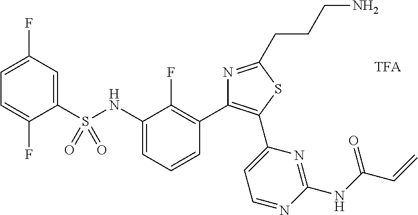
C1(S(NC2=CC=CC(C3=C(C4=CC=NC(NC(C=C)=O)=N4)SC(CCCN)=N3)=C2F)(=O)=O)=CC(F)=CC=C1F
